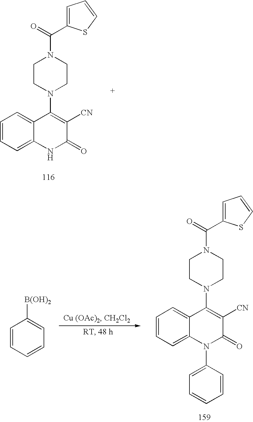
C1=CC=C2C(=C1)C(N1CCN(C(=O)C3=CC=CS3)CC1)=C([CN])C(=O)N2.C1=CC=C2C(=C1)C(N1CCN(C(=O)C3=CC=CS3)CC1)=C([CN])C(=O)N2C1=CC=CC=C1.C1=CC=CC=C1[B(OH)2]
